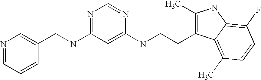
C1(CNC2=NC=NC(NCCC3=C(C)NC4=C(F)C=CC(C)=C34)=C2)=CN=CC=C1
